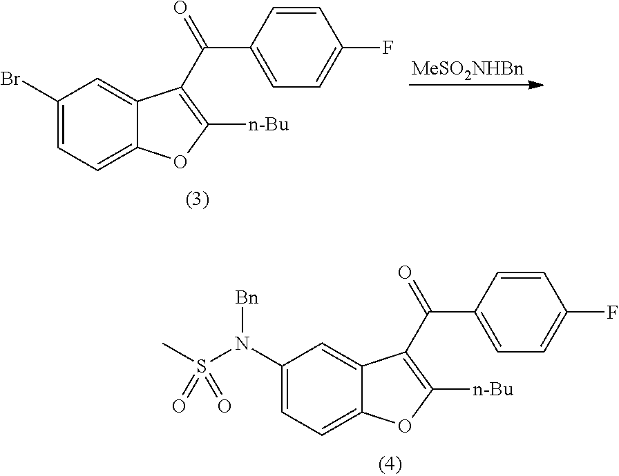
C1(Br)=CC=C2C(=C1)C(C(C1=CC=C(F)C=C1)=O)=C([n-Bu])O2.[MeSO2NHBn].C1(N(S(C)(=O)=O)[Bn])=CC=C2C(=C1)C(C(C1=CC=C(F)C=C1)=O)=C([n-Bu])O2
